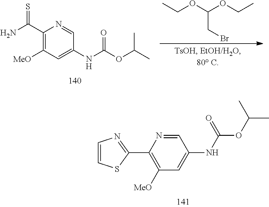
C1([MeO])=C(C2=NC=CS2)N=CC(NC(OC(C)C)=O)=C1.CCOC(OCC)CBr.C1([MeO])=C(C(N)=S)N=CC(NC(OC(C)C)=O)=C1
